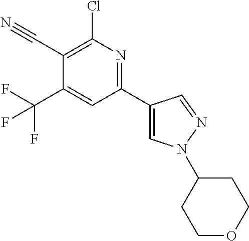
C1(C#N)=C(Cl)N=C(C2=CN(C3CCOCC3)N=C2)C=C1C(F)(F)F
